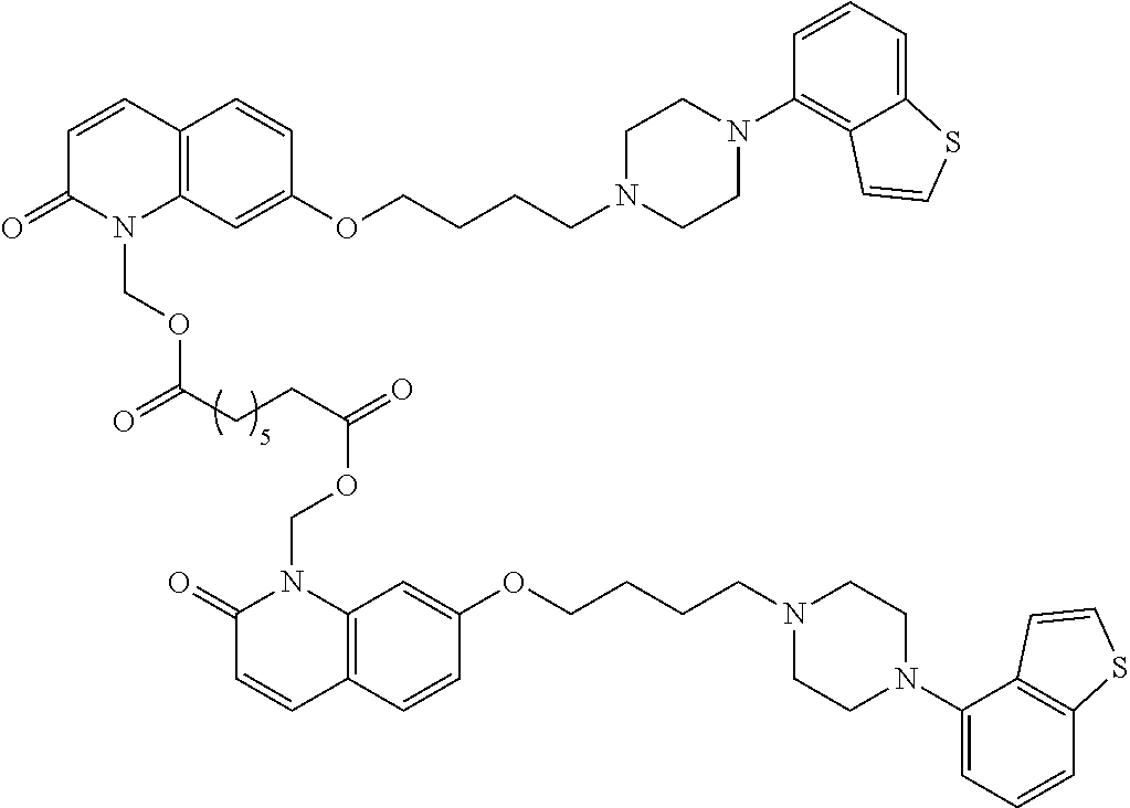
C12=C(C=C(OCCCCN3CCN(C4=C5C(=CC=C4)SC=C5)CC3)C=C1)N(COC(CCC(=O)OCN1C(=O)C=CC3=C1C=C(OCCCCN1CCN(C4=CC=CC5=C4C=CS5)CC1)C=C3)=O)C(=O)C=C2
